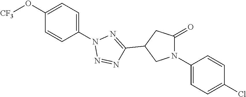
C1=C(N2N=NC(C3CN(C4=CC=C(Cl)C=C4)C(=O)C3)=N2)C=CC(O[CF3])=C1
